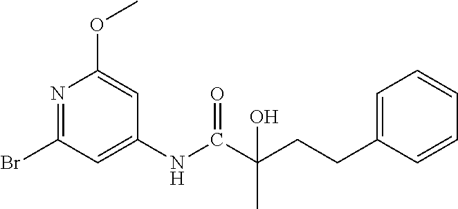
N1=C(Br)C=C(NC(C(CCC2=CC=CC=C2)(C)O)=O)C=C1OC
